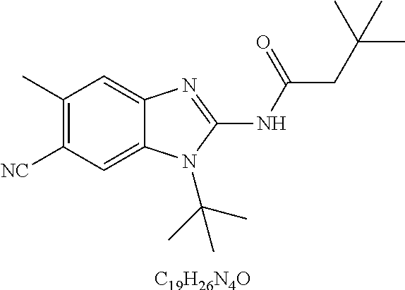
[C19H26N4O].C1(C)=C([NC])C=C2C(=C1)N=C(NC(=O)CC(C)(C)C)N2C(C)(C)C
